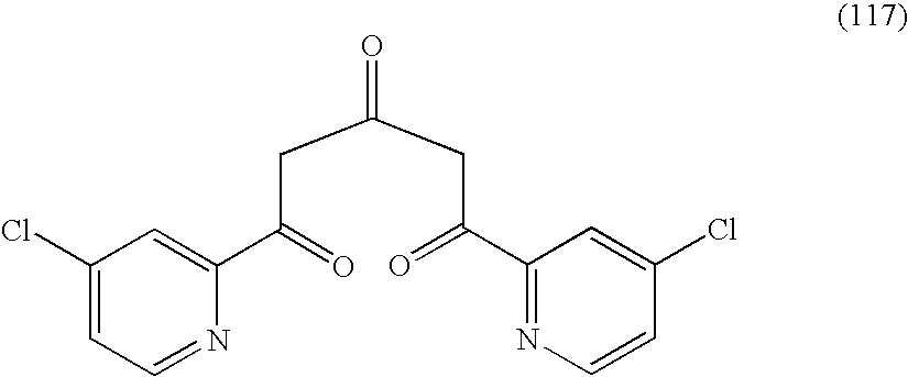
C1(Cl)=CC=NC(C(=O)CC(CC(=O)C2=NC=CC(Cl)=C2)=O)=C1
